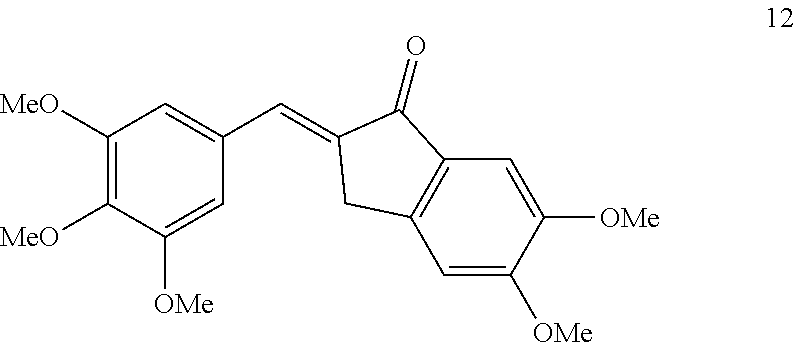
C1([MeO])=C([MeO])C([OMe])=CC(C=C2C(=O)C3=C(C=C([OMe])C([OMe])=C3)C2)=C1
